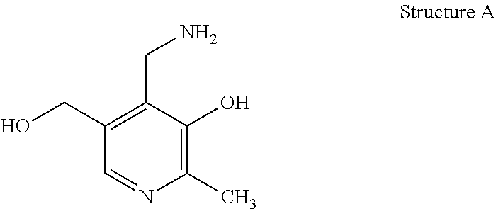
C1(C)=C(O)C(CN)=C(CO)C=N1
